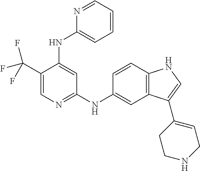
C1(C(F)(F)F)=CN=C(NC2=CC3=C(C=C2)NC=C3C2=CCNCC2)C=C1NC1=CC=CC=N1
